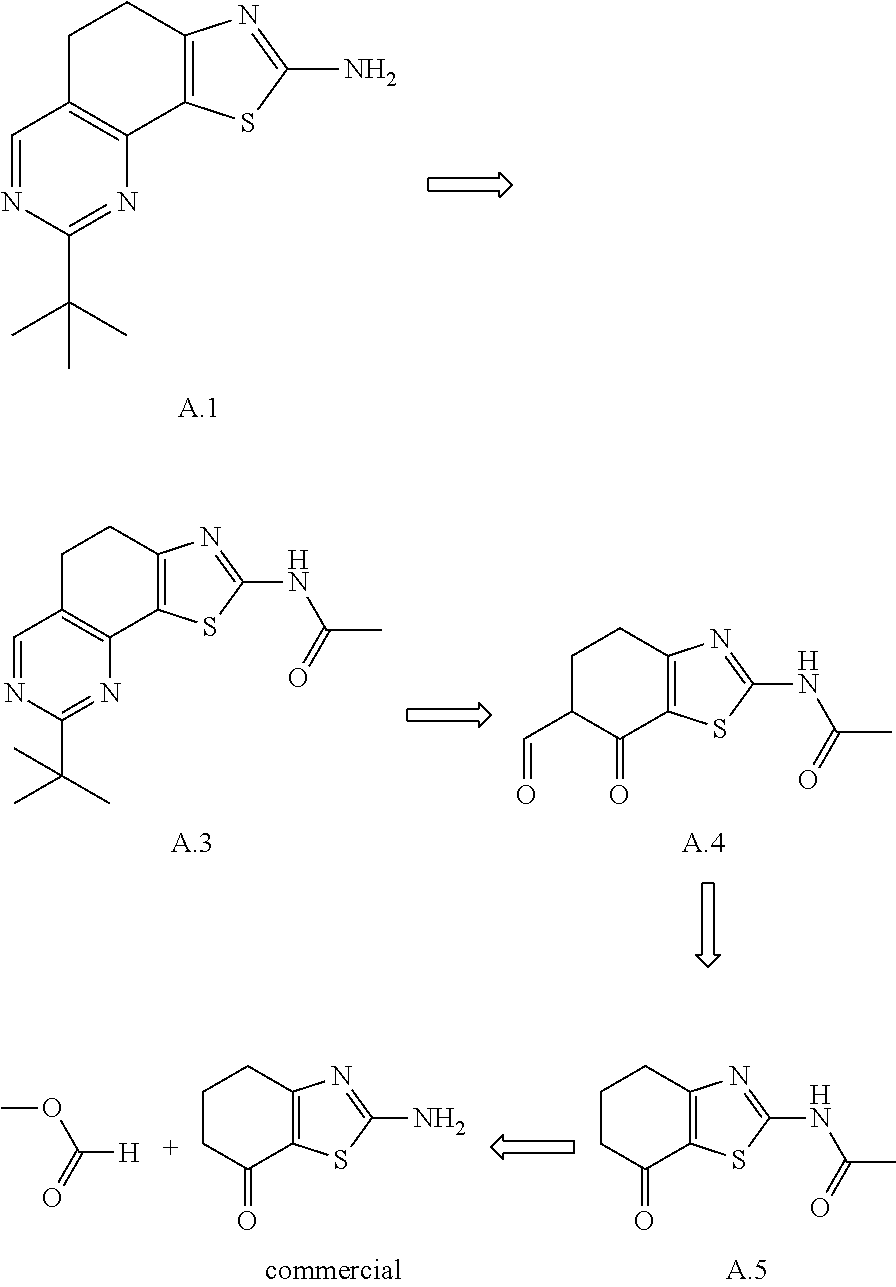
C1CC(=O)C2=C(C1)N=C(NC(C)=O)S2.C1CC(=O)C2=C(C1)N=C(N)S2.COC(=O)[H].C1C2=C(C3=C(C1)N=C(N)S3)N=C(C(C)(C)C)N=C2.C1C2=C(C3=C(C1)N=C(NC(=O)C)S3)N=C(C(C)(C)C)N=C2.C1CC2=C(C(=O)C1C=O)SC(NC(=O)C)=N2
